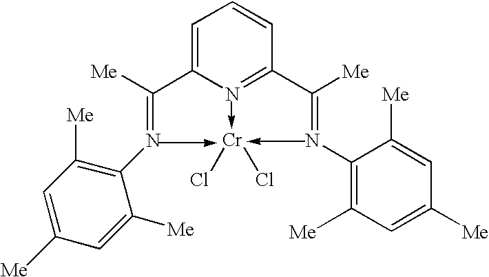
C1=C(C(=NC2=C([Me])C=C([Me])C=C2[Me])[Me])N=C(C(=NC2=C([Me])C=C([Me])C=C2[Me])[Me])C=C1.[Cr](Cl)Cl
